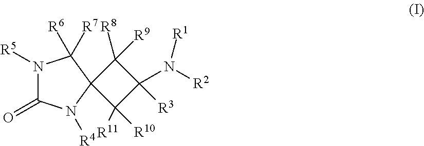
N1([R5])C(=O)N([R4])C2(C1([R7])[R6])C([R11])([R10])C(N([R2])[R1])([R3])C2([R8])[R9]
